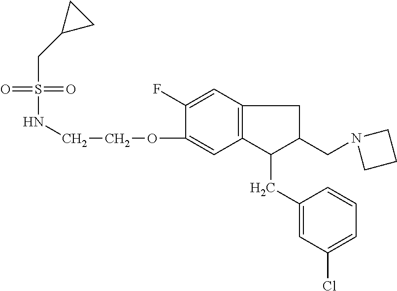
S(=O)(=O)(NCCOC1=CC2=C(C=C1F)CC(CN1CCC1)C2CC1=CC(Cl)=CC=C1)CC1CC1
